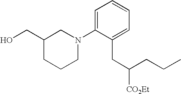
C1(CO)CCCN(C2=CC=CC=C2CC([CO2Et])CCC)C1
